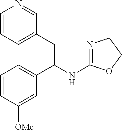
C1=CC=C(CC(C2=CC=CC([OMe])=C2)NC2=NCCO2)C=N1
